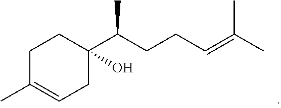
C1C(C)=CCC(C(CCC=C(C)C)C)(O)C1
